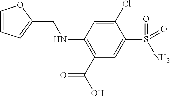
C1(Cl)=CC(NCC2=CC=CO2)=C(C(=O)O)C=C1S(N)(=O)=O
